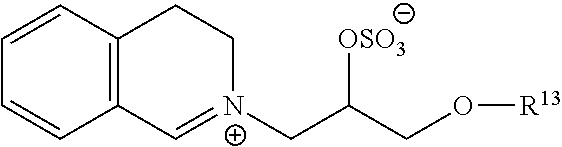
C12=C(C=CC=C1)CC[N+](CC(CO[R13])[OSO3])=C2
